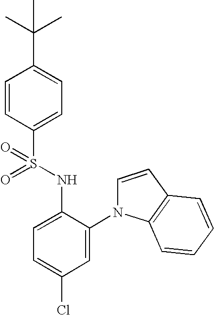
C1=CC(S(NC2=CC=C(Cl)C=C2N2C=CC3=C2C=CC=C3)(=O)=O)=CC=C1C(C)(C)C
